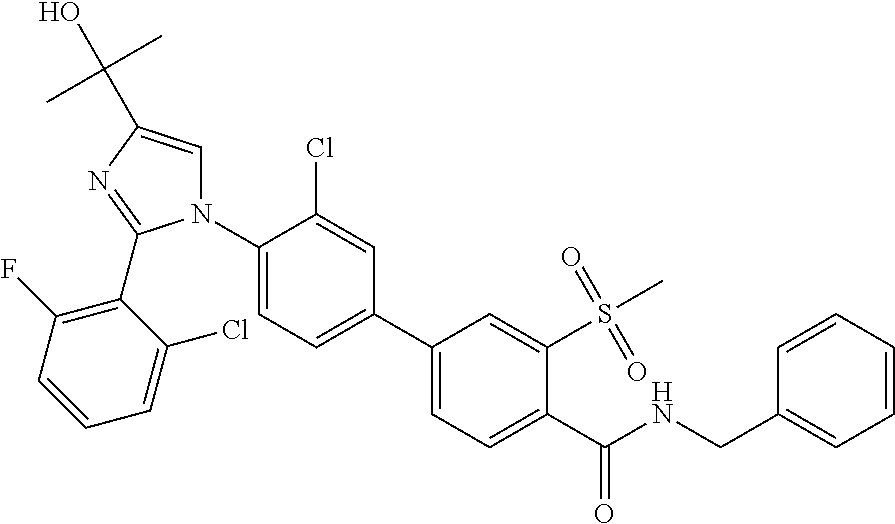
C1(C2=CC=C(N3C=C(C(C)(C)O)N=C3C3=C(F)C=CC=C3Cl)C(Cl)=C2)=CC=C(C(NCC2=CC=CC=C2)=O)C(S(=O)(=O)C)=C1
